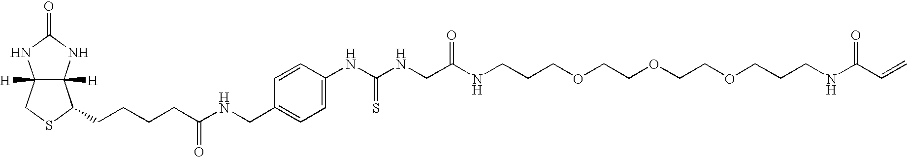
C12([H])C([H])(NC(=O)N1)C(CCCCC(NCC1=CC=C(NC(NCC(NCCCOCCOCCOCCCNC(=O)C=C)=O)=S)C=C1)=O)SC2
